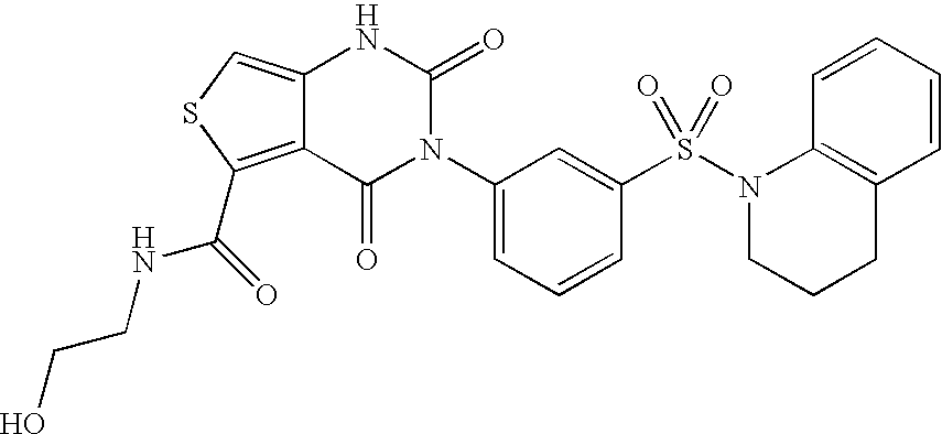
C12=CSC(C(=O)NCCO)=C1C(=O)N(C1=CC=CC(S(N3CCCC4=C3C=CC=C4)(=O)=O)=C1)C(=O)N2
